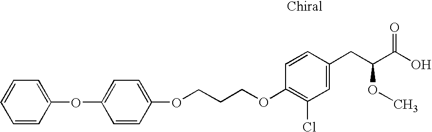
O(C1=C(Cl)C=C(CC(C(O)=O)OC)C=C1)CCCOC1=CC=C(OC2=CC=CC=C2)C=C1
